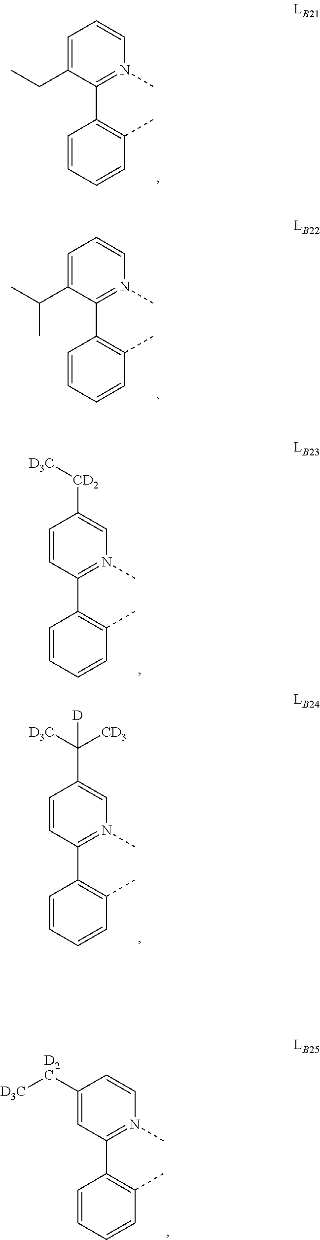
C1=C(CC)C(C2=C(C)C=CC=C2)=N(C)C=C1.C1=C(C(C)C)C(C2=C(C)C=CC=C2)=N(C)C=C1.C1=CC(C2=C(C)C=CC=C2)=N(C)C=C1[CD2][D3C].C1=CC(C2=C(C)C=CC=C2)=N(C)C=C1C([D3C])([CD3])[D].C1([D2C][D3C])=CC(C2=C(C)C=CC=C2)=N(C)C=C1
